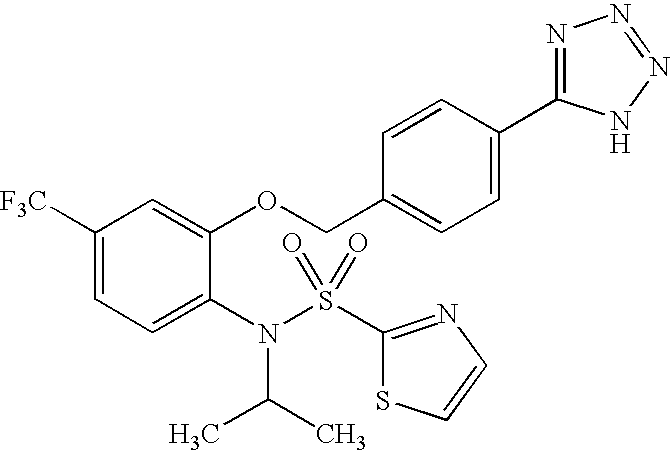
C1([F3C])=CC=C(N(S(C2=NC=CS2)(=O)=O)C(C)C)C(OCC2=CC=C(C3=NN=NN3)C=C2)=C1
